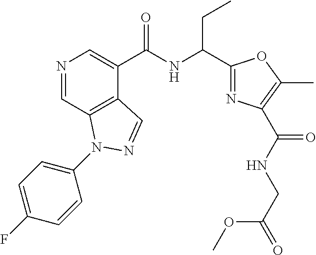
N1=CC2=C(C(C(NC(C3=NC(C(NCC(OC)=O)=O)=C(C)O3)CC)=O)=C1)C=NN2C1=CC=C(F)C=C1
